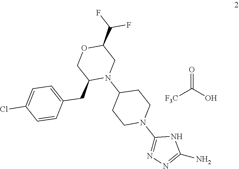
C(O)(=O)[F3C].N1(C2=NN=C(N)N2)CCC(N2C(CC3=CC=C(Cl)C=C3)COC(C(F)F)C2)CC1
